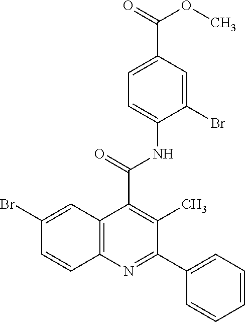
C12=C(N=C(C3=CC=CC=C3)C(C)=C1C(=O)NC1=CC=C(C(=O)OC)C=C1Br)C=CC(Br)=C2
